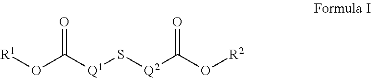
[R1]OC([Q1]S[Q2]C(O[R2])=O)=O
